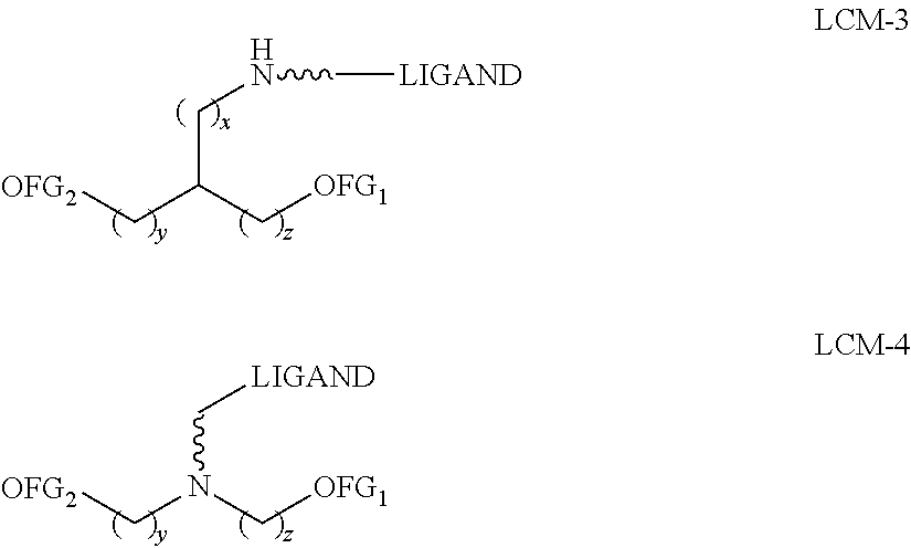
C(C(C[OFG1])CNC[LIGAND])[OFG2].C(N(C[OFG1])C[LIGAND])[OFG2]
